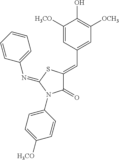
C1([H3CO])=CC(C=C2C(=O)N(C3=CC=C([H3CO])C=C3)C(=NC3=CC=CC=C3)S2)=CC([OCH3])=C1O
